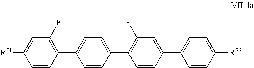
[R71]C1=CC(F)=C(C2=CC=C(C3=C(F)C=C(C4=CC=C([R72])C=C4)C=C3)C=C2)C=C1
